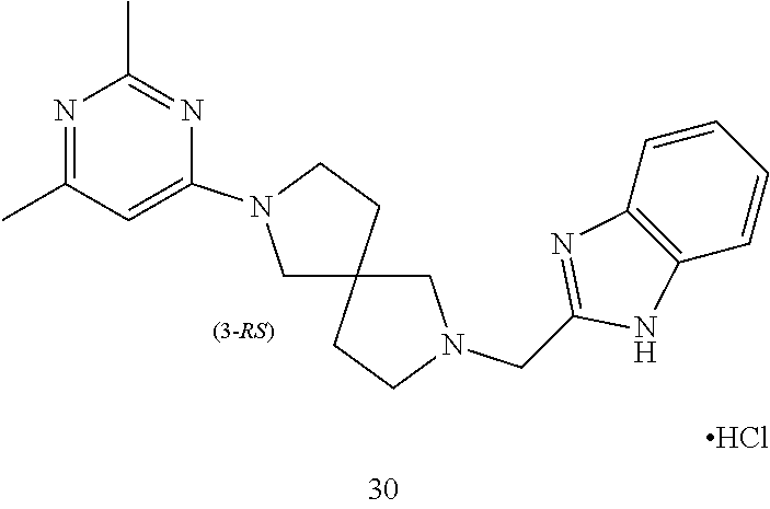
C12(CN(CC3=NC4=C(N3)C=CC=C4)CC1)CCN(C1=CC(C)=NC(C)=N1)C2.Cl
